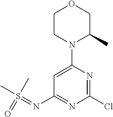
CS(C)(=O)=NC1=NC(Cl)=NC(N2CCOCC2C)=C1
